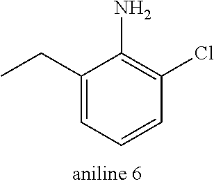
C1(CC)=CC=CC(Cl)=C1N
